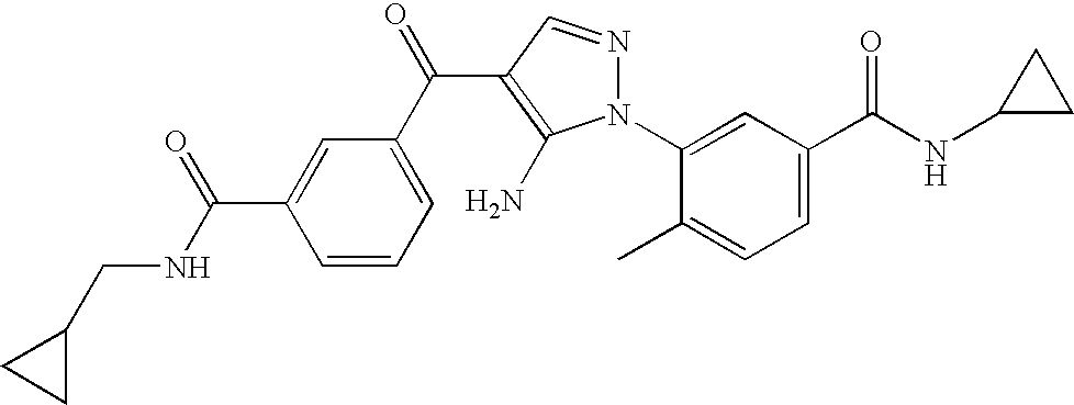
C1=C(C(NC2CC2)=O)C=C(N2N=CC(C(C3=CC=CC(C(=O)NCC4CC4)=C3)=O)=C2N)C(C)=C1
